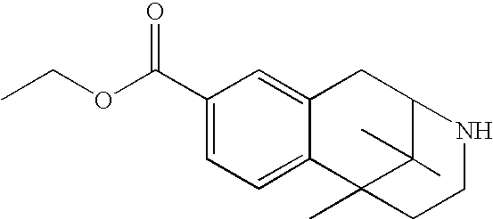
C1(C(=O)OCC)=CC=C2C(=C1)CC1C(C)(C)C2(C)CCN1
